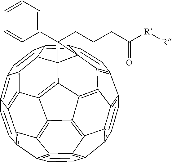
C1=CC2=C3C4=C1C1=C5C4=C4C6=C3C3=C2C=CC2=C3C3=C6C6=C4C47C5(C(=C5C=CC8=C9C(=C6C8C54)C3=C2C=C9)C=C1)C7(C1=CC=CC=C1)CCCC([R][R])=O
